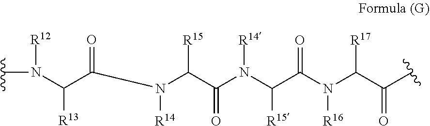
N([R16])(C(C(=O)C)[R17])C(C([R15])N([R14])C(C([R15])N([R14])C(C([R13])N(C)[R12])=O)=O)=O
